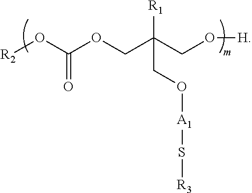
[R2]OC(OCC(CO[H])([R1])CO[A1]S[R3])=O
